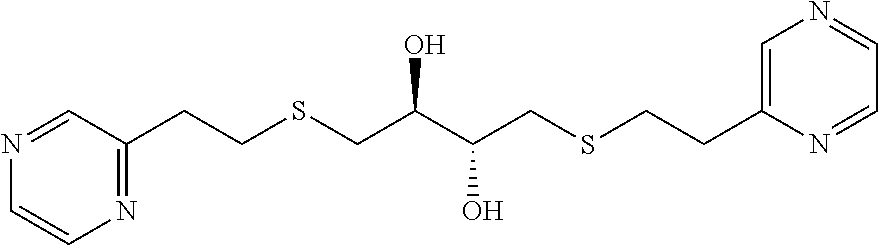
C1(CCSCC(C(CSCCC2=CN=CC=N2)O)O)=NC=CN=C1
